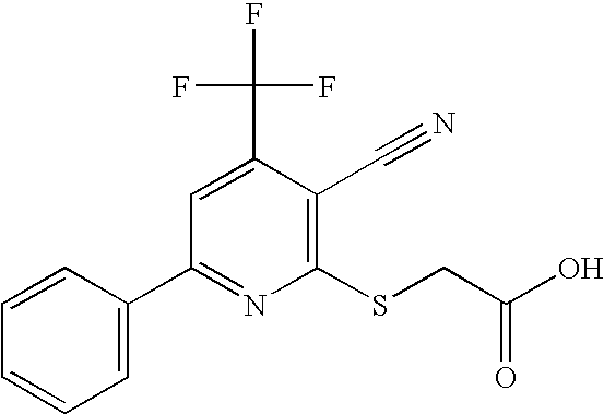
C1=CC(C2=NC(SCC(=O)O)=C(C#N)C(C(F)(F)F)=C2)=CC=C1
